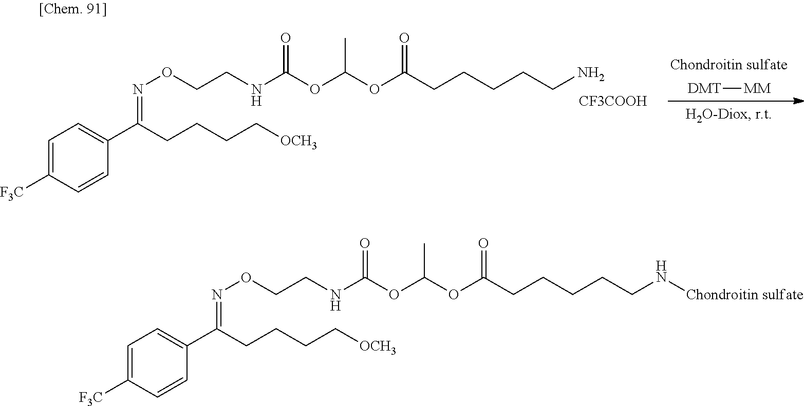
C1=C([F3C])C=CC(C(CCCC[OCH3])=NOCCNC(OC(OC(CCCCCN)=O)C)=O)=C1.[DMT][MM].[CF3COOH].C1=C([F3C])C=CC(C(CCCC[OCH3])=NOCCNC(OC(OC(CCCCCN[Chondroitin sulfate])=O)C)=O)=C1
